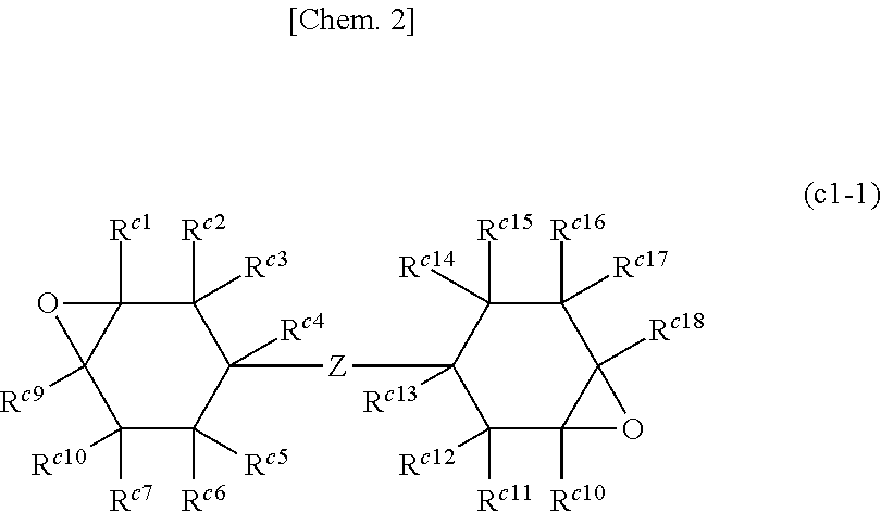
C12([Rc9])C([Rc7])([Rc10])C([Rc6])([Rc5])C([Rc4])([Z]C3([Rc13])C([Rc15])([Rc14])C([Rc16])([Rc17])C4([Rc18])C([Rc10])(C3([Rc11])[Rc12])O4)C([Rc2])([Rc3])C1([Rc1])O2
